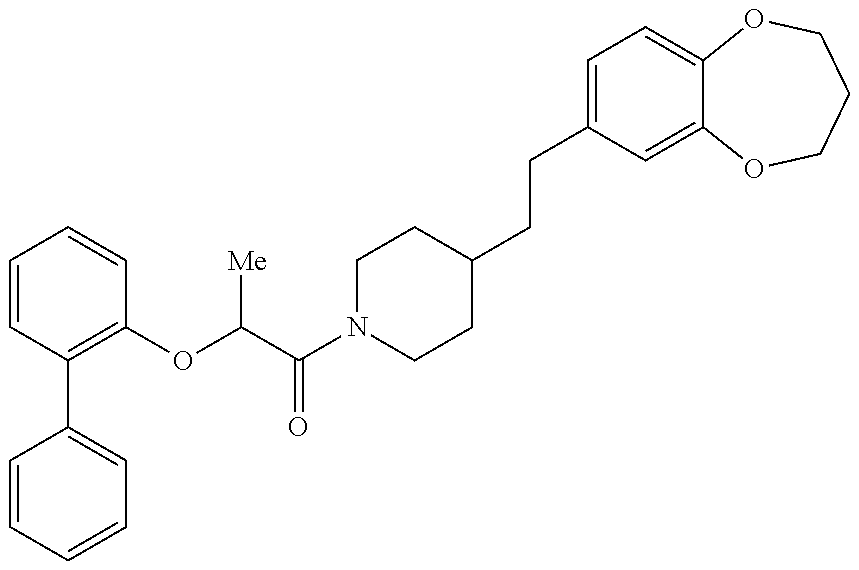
C1=CC=CC=C1C1=C(OC(C(N2CCC(CCC3=CC=C4C(=C3)OCCCO4)CC2)=O)[Me])C=CC=C1
